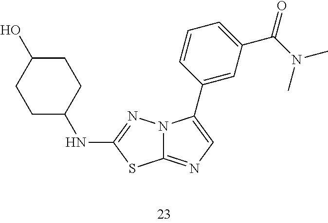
C12=NC=C(C3=CC(C(N(C)C)=O)=CC=C3)N1N=C(NC1CCC(O)CC1)S2
